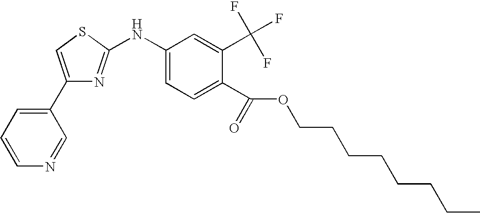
C1(C2=CC=CN=C2)=CSC(NC2=CC=C(C(OCCCCCCCC)=O)C(C(F)(F)F)=C2)=N1
